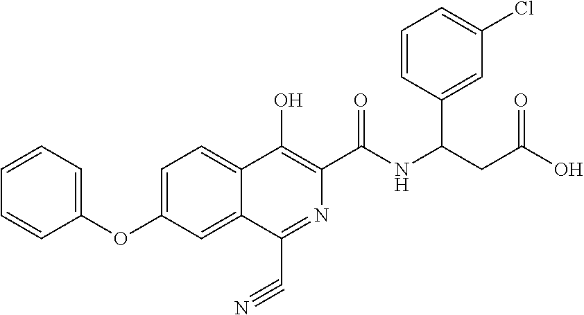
C1=CC=C(OC2=CC=C3C(=C2)C(C#N)=NC(C(NC(CC(O)=O)C2=CC(Cl)=CC=C2)=O)=C3O)C=C1
